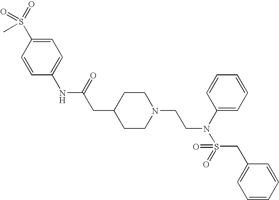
S(C)(=O)(=O)C1=CC=C(NC(CC2CCN(CCN(S(=O)(=O)CC3=CC=CC=C3)C3=CC=CC=C3)CC2)=O)C=C1
